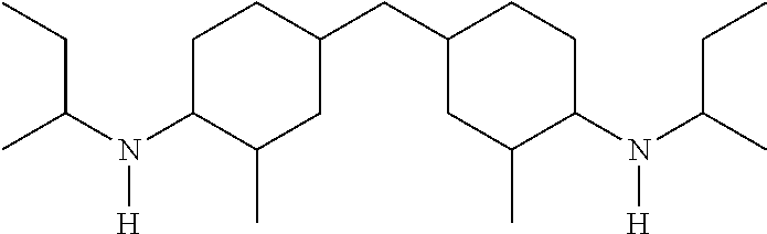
C1C(N(C(C)CC)[H])C(C)CC(CC2CC(C)C(N(C(C)CC)[H])CC2)C1
